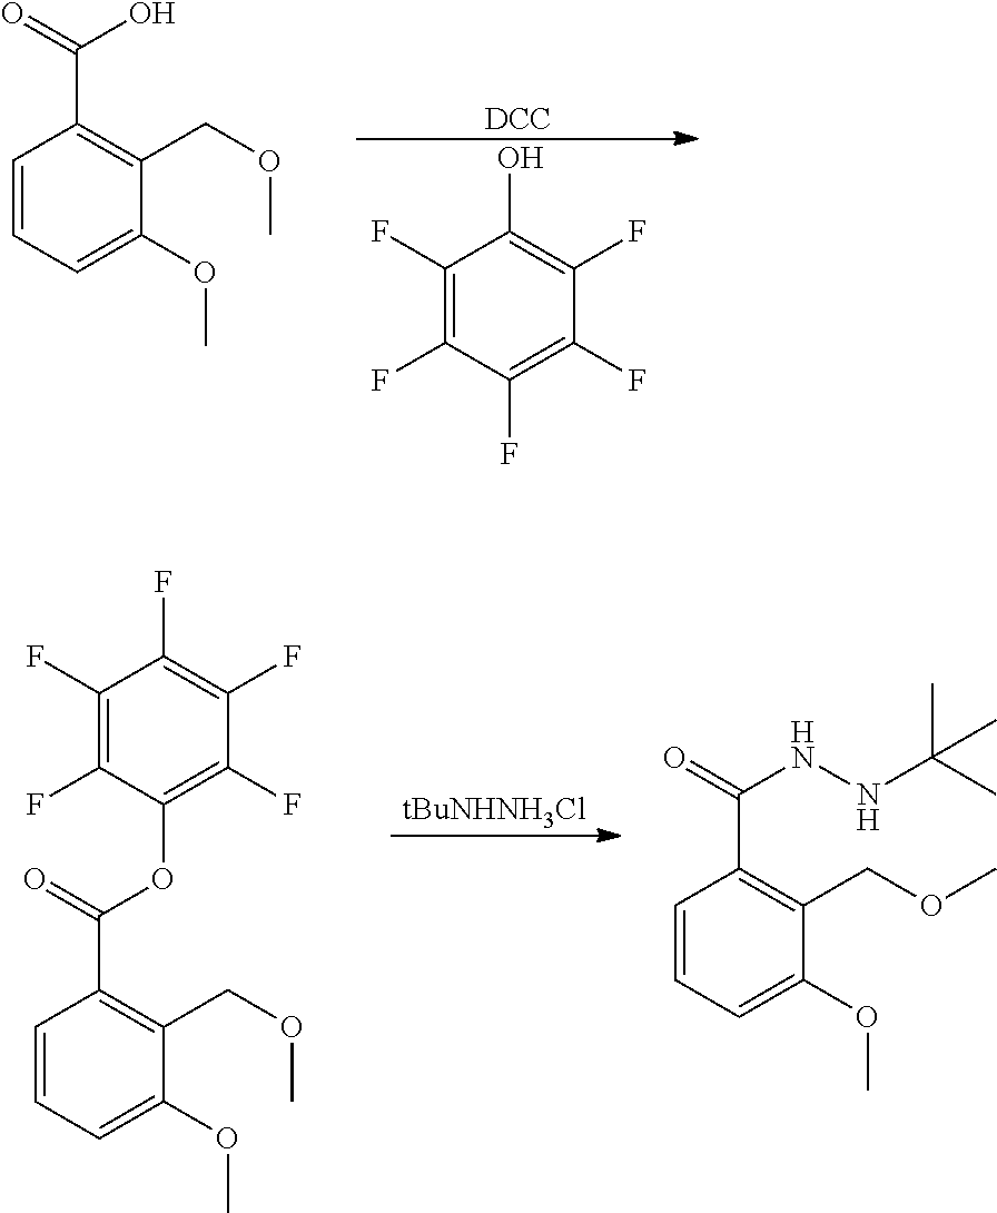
C1=CC=C(OC)C(COC)=C1C(=O)O.[DCC].C1(F)=C(F)C(F)=C(F)C(F)=C1O.C1(F)=C(F)C(OC(=O)C2=C(COC)C(OC)=CC=C2)=C(F)C(F)=C1F.[tBuNHNH3Cl].C1=CC=C(OC)C(COC)=C1C(=O)NNC(C)(C)C
